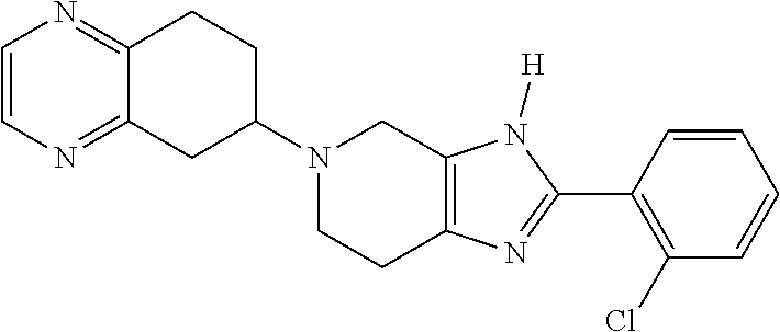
C12=NC=CN=C1CCC(N1CCC3=C(C1)N([H])C(C1=C(Cl)C=CC=C1)=N3)C2
